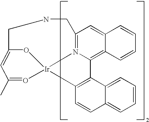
C12=N3C(=C4C(=C1)C=CC=C4)C1=C(C=CC4=CC=CC=C14)[Ir]31O=C(C)C=C(CNC2)O1
